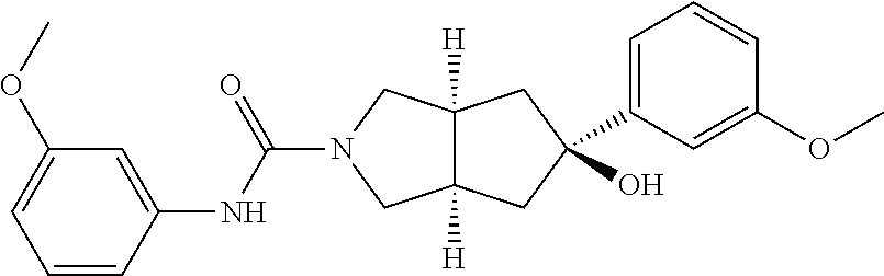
OC1(C2=CC=CC(OC)=C2)CC2([H])C([H])(CN(C(=O)NC3=CC(OC)=CC=C3)C2)C1
